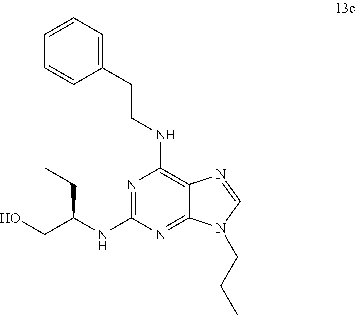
N1=C(NC(CO)CC)N=C2C(=C1NCCC1=CC=CC=C1)N=CN2CCC
